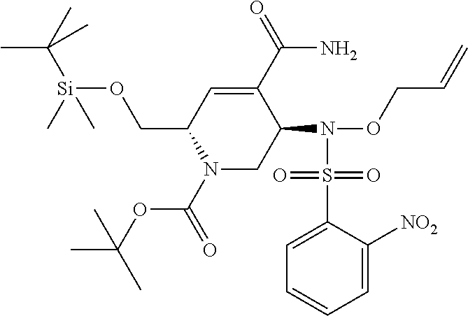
C1(CO[Si](C(C)(C)C)(C)C)N(C(=O)OC(C)(C)C)CC(N(OCC=C)S(C2=CC=CC=C2[NO2])(=O)=O)C(C(N)=O)=C1
